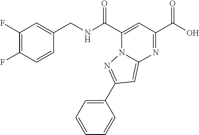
C1(F)=C(F)C=CC(CNC(=O)C2=CC(C(=O)O)=NC3=CC(C4=CC=CC=C4)=NN23)=C1
